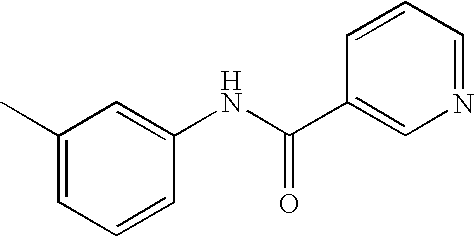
C1(C)=CC=CC(NC(C2=CN=CC=C2)=O)=C1
